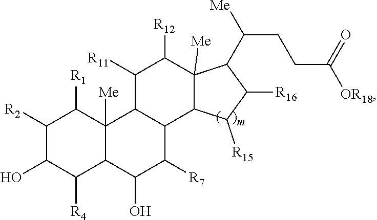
C1([R4])C2C(O)C([R7])C3C(C2([Me])C([R1])C([R2])C1O)C([R11])C([R12])C1([Me])C3C([R15])C([R16])C1C(CCC([OR18])=O)[Me]
